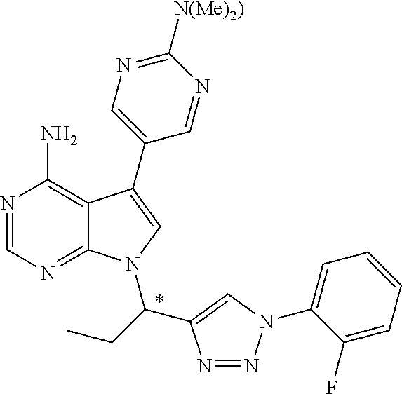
N1=CN=C2C(=C1N)C(C1=CN=C([N(Me)2)])N=C1)=CN2C(CC)C1=CN(C2=CC=CC=C2F)N=N1
